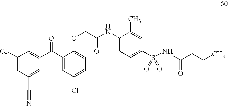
C1(Cl)=CC(C#N)=CC(C(C2=CC(Cl)=CC=C2OCC(NC2=CC=C(S(NC(=O)CCC)(=O)=O)C=C2C)=O)=O)=C1
